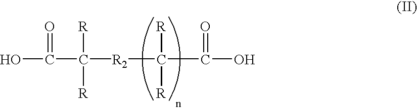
OC(C([R2]C(C(O)=O)([R])[R])([R])[R])=O
